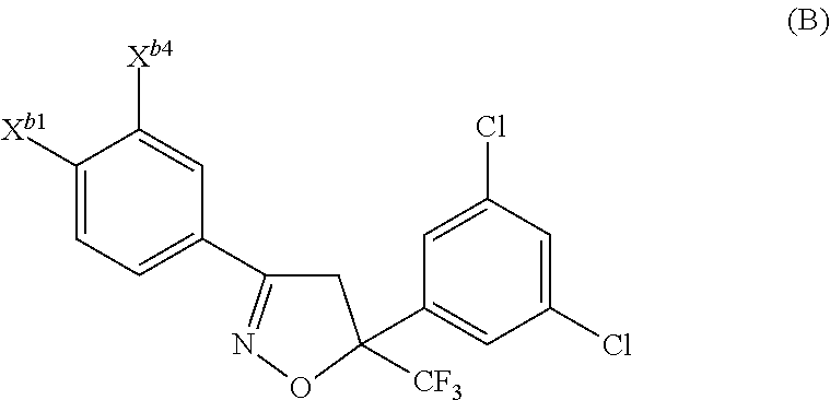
C1([Xb1])=CC=C(C2=NOC(C3=CC(Cl)=CC(Cl)=C3)([CF3])C2)C=C1[Xb4]
